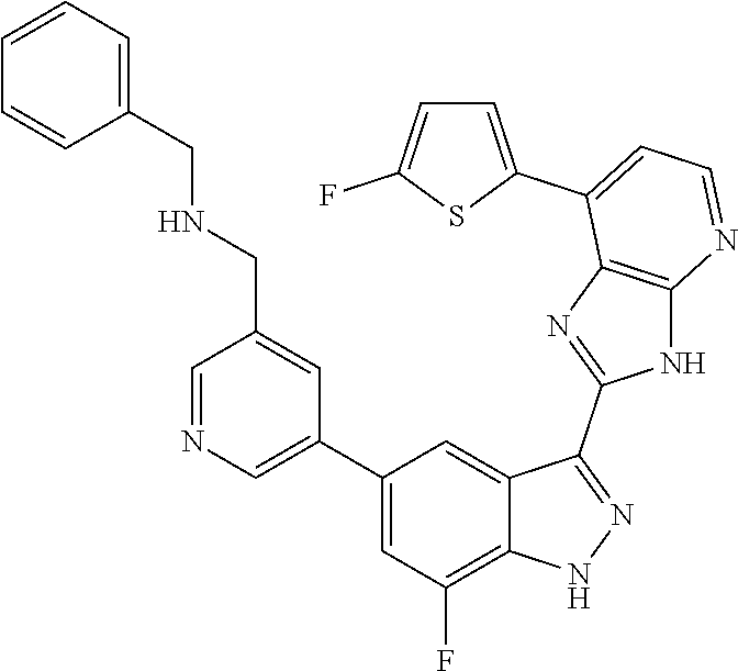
C1=NC=C(C2=CC(F)=C3C(=C2)C(C2=NC4=C(N2)N=CC=C4C2=CC=C(F)S2)=NN3)C=C1CNCC1=CC=CC=C1
